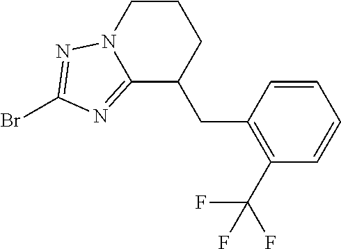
C1CN2C(=NC(Br)=N2)C(CC2=C(C(F)(F)F)C=CC=C2)C1
